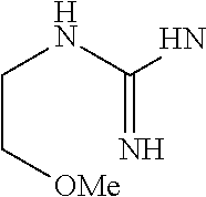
N(C(N)=N)CC[OMe]
